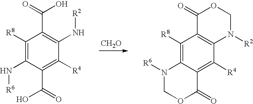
C1([R8])=C(N[R6])C(C(=O)O)=C([R4])C(N[R2])=C1C(=O)O.[CH2O].C1([R8])=C2C(=C([R4])C3=C1C(=O)OCN3[R2])C(=O)OCN2[R6]
